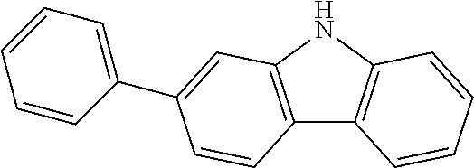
C12=C(NC3=C1C=CC=C3)C=C(C1=CC=CC=C1)C=C2
